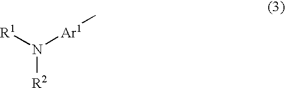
N([R2])([R1])[Ar1]C
